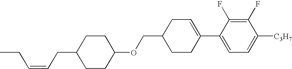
C1(F)=C(F)C(C2=CCC(COC3CCC(CC=CCC)CC3)CC2)=CC=C1[C3H7]
